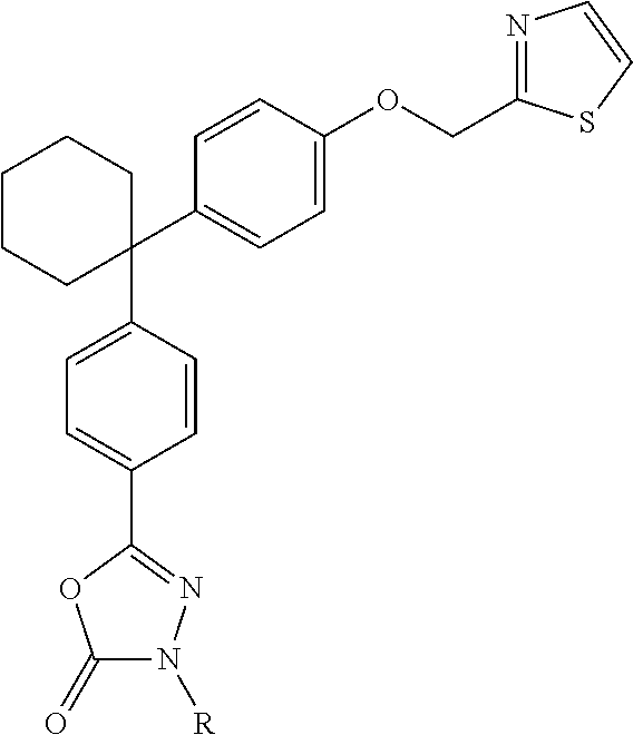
C1(C2=CC=C(OCC3=NC=CS3)C=C2)(C2=CC=C(C3=NN([R])C(=O)O3)C=C2)CCCCC1
